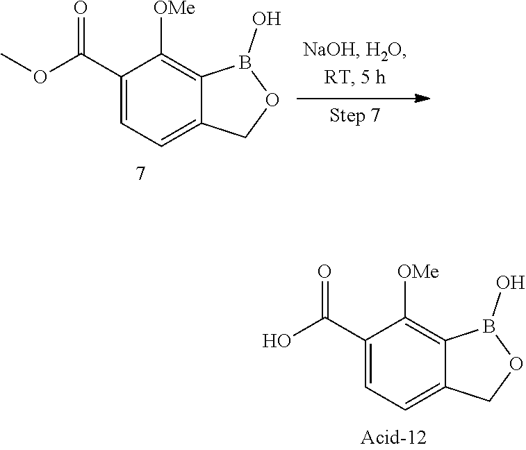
C1(C(=O)O)=CC=C2C(=C1[OMe])B(O)OC2.C1(C(=O)OC)=CC=C2C(=C1[OMe])B(O)OC2
